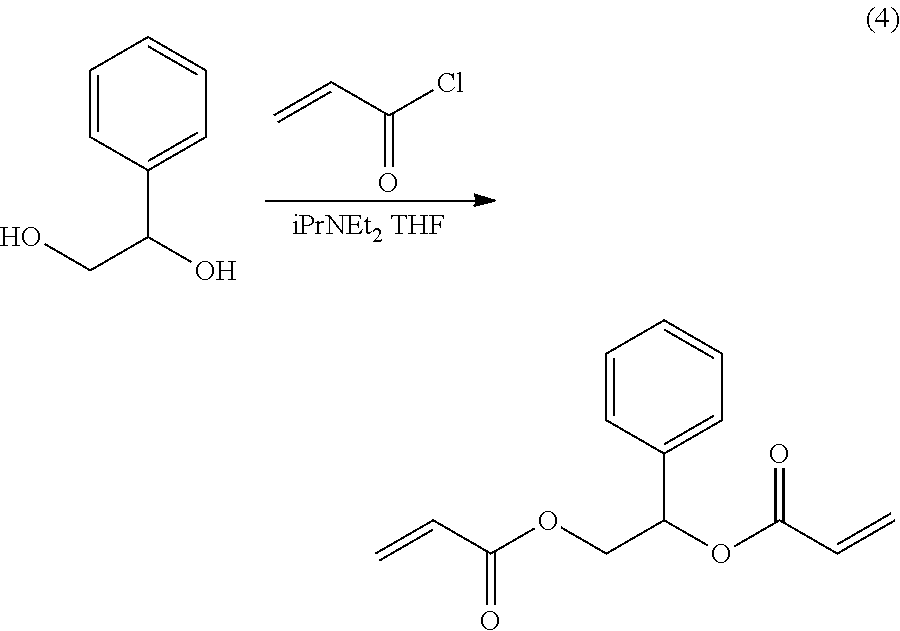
C=CC(=O)Cl.C1=CC(C(CO)O)=CC=C1.C1=CC(C(COC(=O)C=C)OC(C=C)=O)=CC=C1
